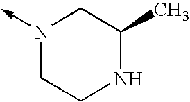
N1(->C)CCNC(C)C1
